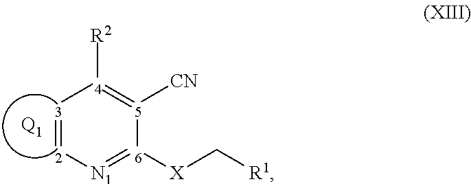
[2]1=[3][4]([R2])=[5]([CN])[6]([X]C[R1])=[N1]1.[Q1]
